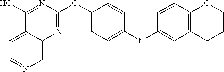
C12=CC=NC=C1N=C(OC1=CC=C(N(C3=CC4=C(C=C3)OCCC4)C)C=C1)N=C2O
